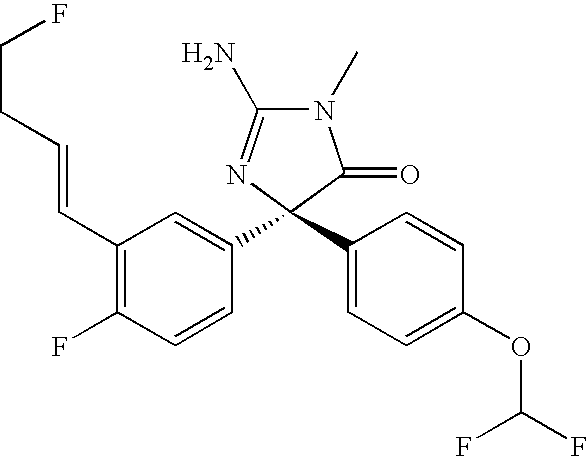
N1(C)C(N)=NC(C2=CC(C=CCCF)=C(F)C=C2)(C2=CC=C(OC(F)F)C=C2)C1=O
